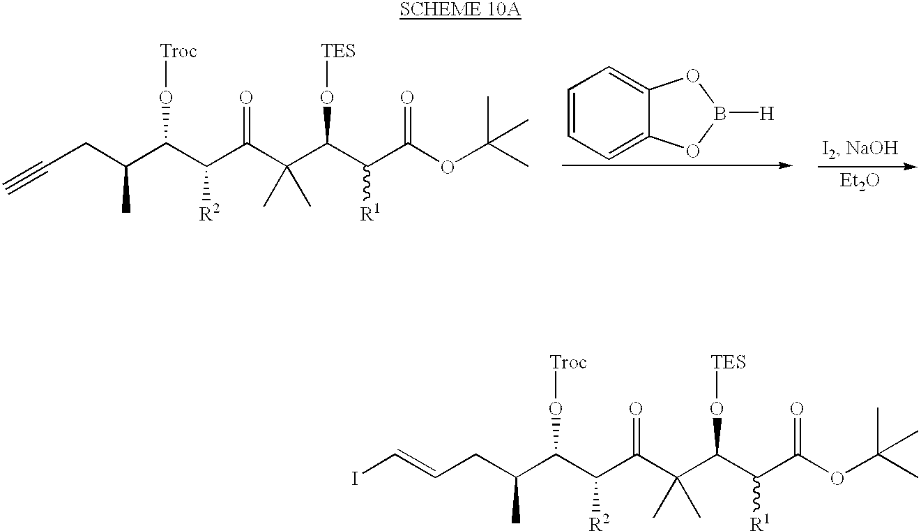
C1=CC=C2C(=C1)OB([H])O2.[Et2O].C(CC(C(C(C(C(C(C(C(OC(C)(C)C)=O)[R1])O[TES])(C)C)=O)[R2])O[Troc])C)#C.C(CC(C(C(C(C(C(C(C(OC(C)(C)C)=O)[R1])O[TES])(C)C)=O)[R2])O[Troc])C)=CI
